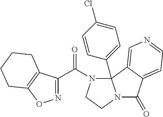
N1=C(C(N2CCN3C(=O)C4=CC=NC=C4C23C2=CC=C(Cl)C=C2)=O)C2=C(O1)CCCC2
